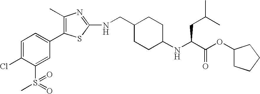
C1=C(Cl)C(S(=O)(C)=O)=CC(C2=C(C)N=C(NCC3CCC(NC(C(OC4CCCC4)=O)CC(C)C)CC3)S2)=C1
